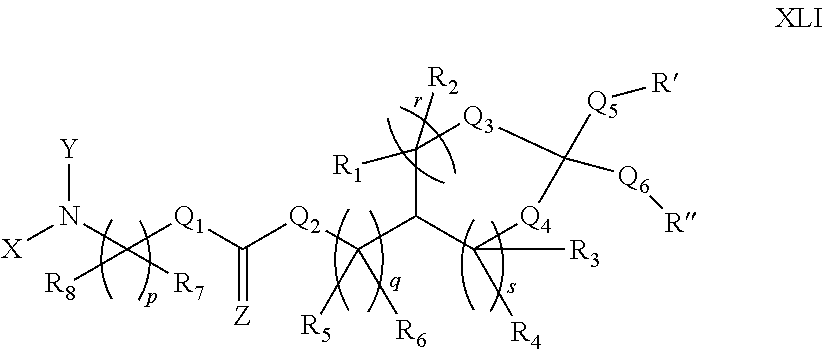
[X]N(C([Q1]C([Q2]C(C1C([R3])([R4])[Q4]C([Q5][R])([Q6][R])[Q3]C1([R1])[R2])([R6])[R5])=[Z])([R8])[R7])[Y]
